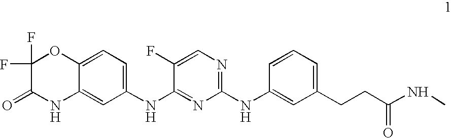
C1(F)(F)C(=O)NC2=CC(NC3=NC(NC4=CC(CCC(=O)NC)=CC=C4)=NC=C3F)=CC=C2O1
